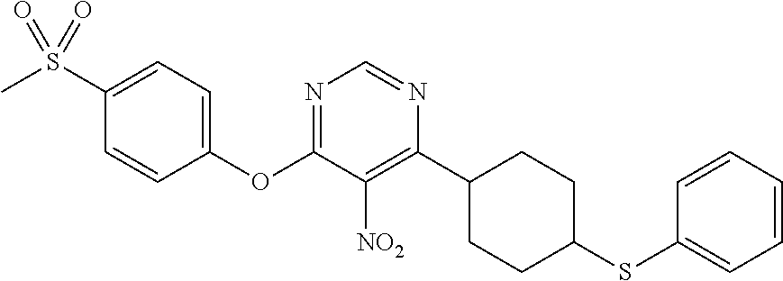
C1(OC2=NC=NC(C3CCC(SC4=CC=CC=C4)CC3)=C2[NO2])=CC=C(S(C)(=O)=O)C=C1
